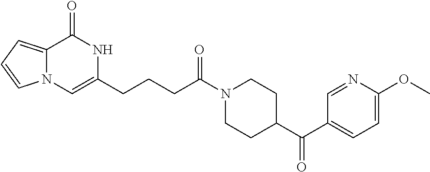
C12=CC=CN1C=C(CCCC(N1CCC(C(=O)C3=CC=C(OC)N=C3)CC1)=O)NC2=O
